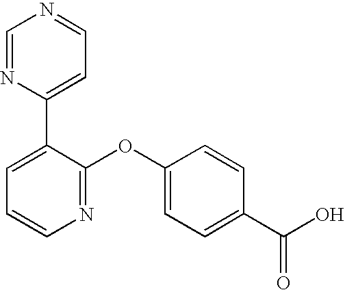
C1=NC(C2=CC=CN=C2OC2=CC=C(C(O)=O)C=C2)=CC=N1
